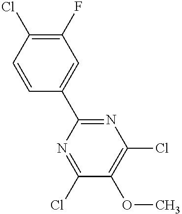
C1=CC(C2=NC(Cl)=C(OC)C(Cl)=N2)=CC(F)=C1Cl
